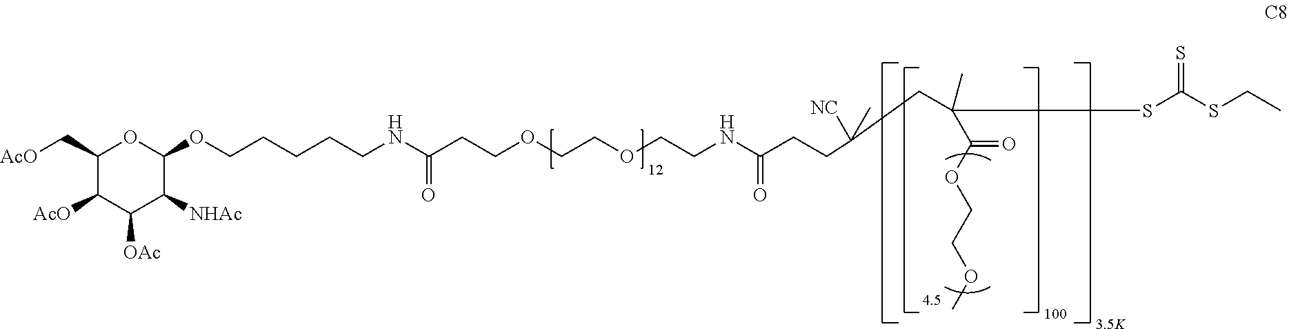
C1(C[AcO])C([AcO])C([OAc])C([NHAc])C(OCCCCCNC(CCOCCOCCNC(CCC([NC])(C)CC(C)(C(OCCOC)=O)SC(SCC)=S)=O)=O)O1
